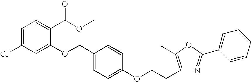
C1=C(Cl)C=C(OCC2=CC=C(OCCC3=C(C)OC(C4=CC=CC=C4)=N3)C=C2)C(C(OC)=O)=C1
